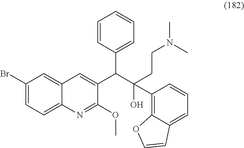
C1(Br)=CC=C2C(=C1)C=C(C(C1=CC=CC=C1)C(CCN(C)C)(O)C1=C3C(=CC=C1)C=CO3)C(OC)=N2
